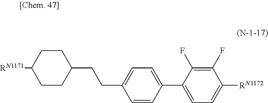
C1CC(CCC2=CC=C(C3=CC=C([RN1172])C(F)=C3F)C=C2)CCC1[RN1171]
